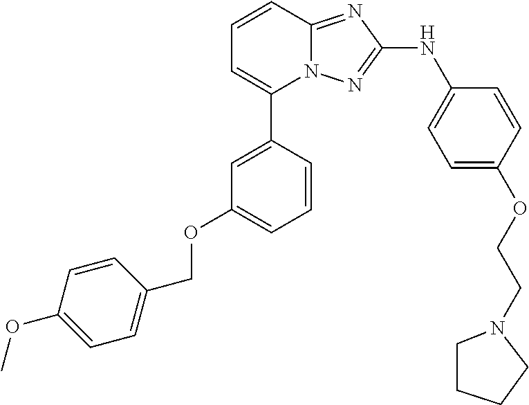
C1=CC2=NC(NC3=CC=C(OCCN4CCCC4)C=C3)=NN2C(C2=CC(OCC3=CC=C(OC)C=C3)=CC=C2)=C1
